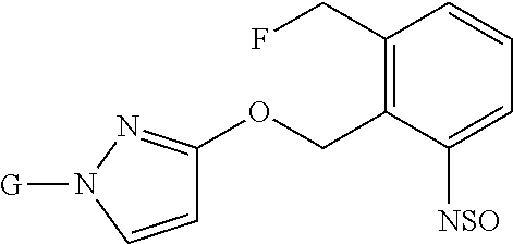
C1(CF)=C(COC2=NN([G])C=C2)C([NSO])=CC=C1
